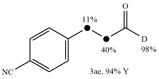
C1=CC([d][d]C([D])=O)=CC=C1[NC]
